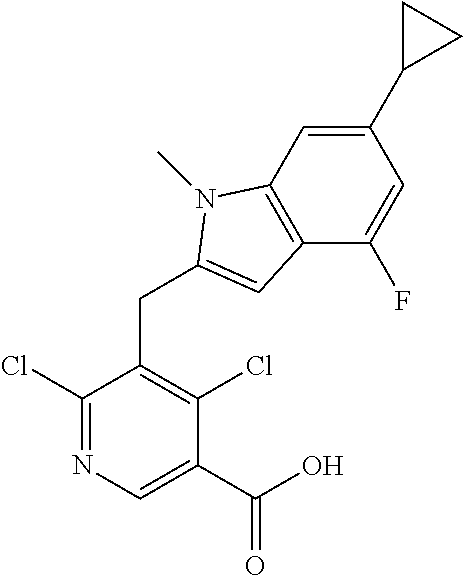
C1(Cl)=NC=C(C(=O)O)C(Cl)=C1CC1=CC2=C(C=C(C3CC3)C=C2F)N1C
